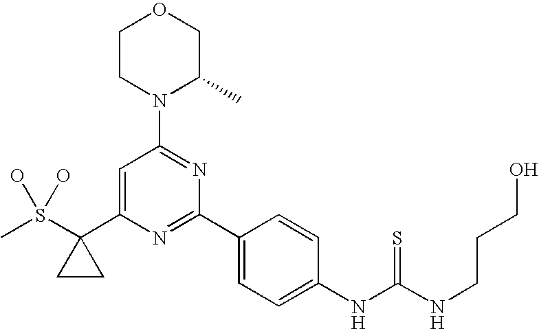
CS(C1(C2=CC(N3C(C)COCC3)=NC(C3=CC=C(NC(NCCCO)=S)C=C3)=N2)CC1)(O)O
